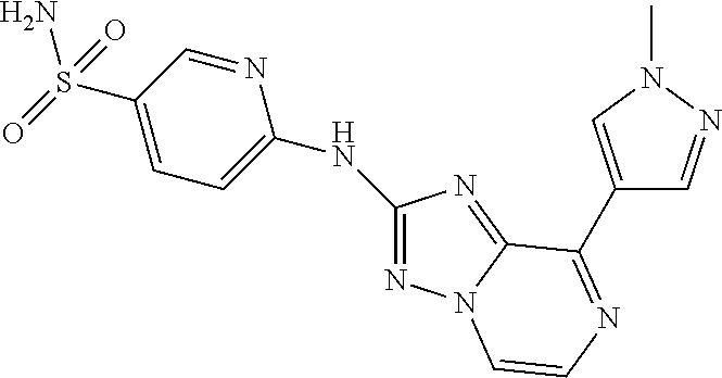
N1=C(NC2=CC=C(S(N)(=O)=O)C=N2)N=C2N1C=CN=C2C1=CN(C)N=C1
